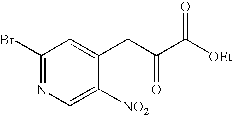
C1(Br)=NC=C([NO2])C(CC(C([OEt])=O)=O)=C1
